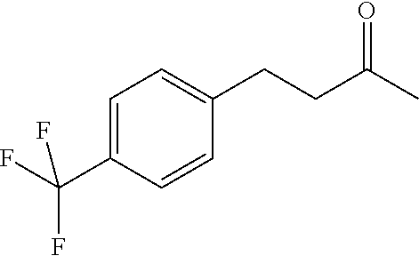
C1=C(C(F)(F)F)C=CC(CCC(=O)C)=C1
